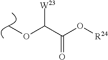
COC(C(O[R24])=O)[W23]
